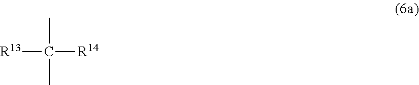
CC(C)([R14])[R13]
